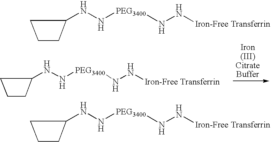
C1CCC1NN[PEG3400]NN[Iron-Free Transferrin].C1CCC1NN[PEG3400]NN[Iron-Free Transferrin].C1CCC1NN[PEG3400]NN[Iron-Free Transferrin]
